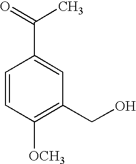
C1=CC([OCH3])=C(CO)C=C1C(=O)C
